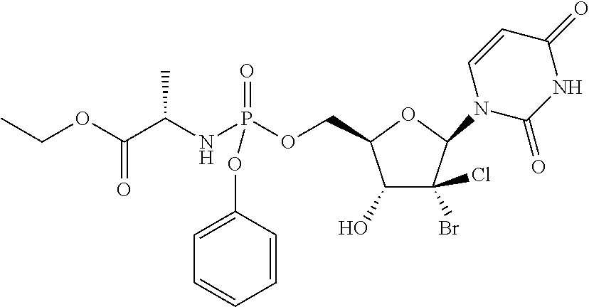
C1(O)C(Cl)(Br)C(N2C(=O)NC(=O)C=C2)OC1COP(NC(C(OCC)=O)C)(=O)OC1=CC=CC=C1
